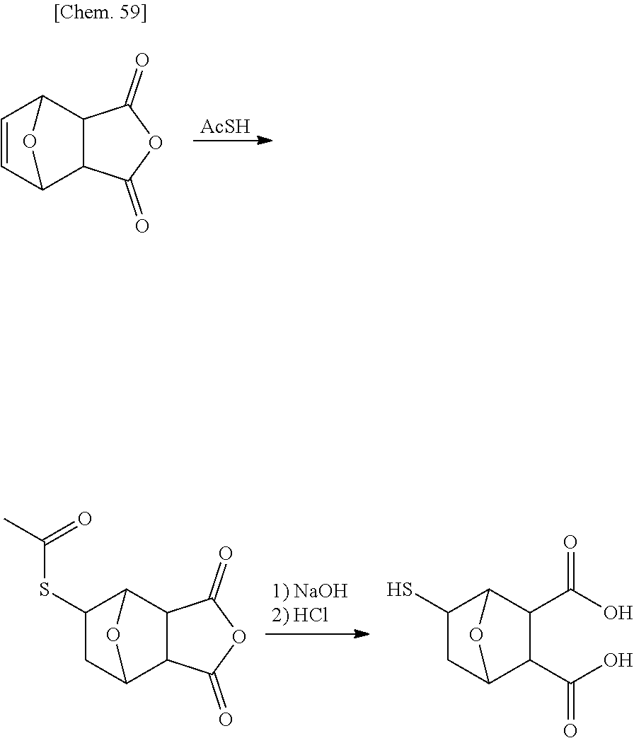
[1) NaOH2) HCl].C1(SC(C)=O)CC2C3C(C1O2)C(=O)OC3=O.C1(S)CC2C(C(O)=O)C(C(O)=O)C1O2.[AcSH].C1=CC2C3C(C1O2)C(=O)OC3=O
